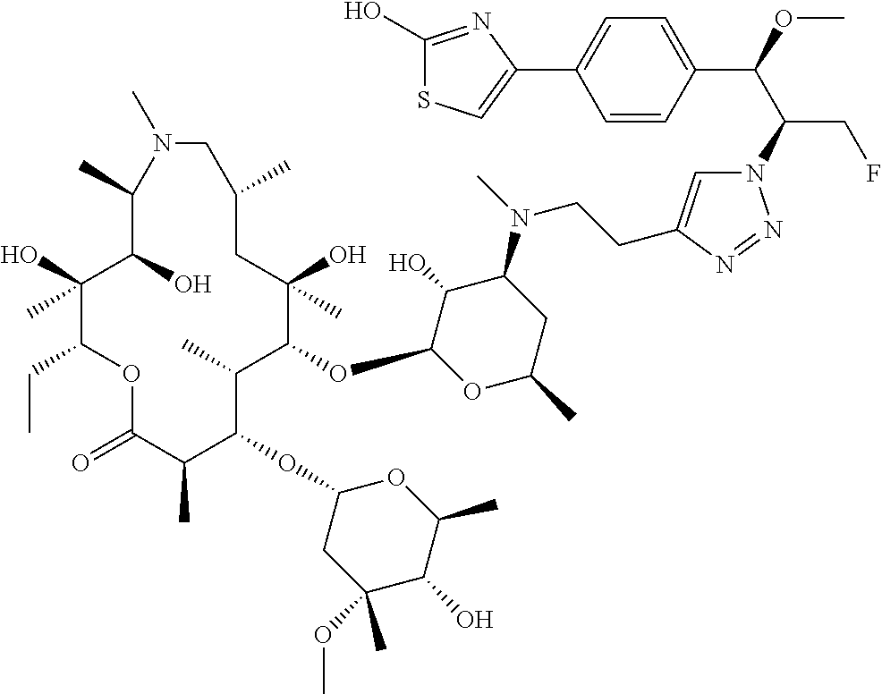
C1(O)(C)C(CC)OC(=O)C(C)C(OC2CC(OC)(C)C(O)C(C)O2)C(C)C(OC2OC(C)CC(N(C)CCC3=CN(C(C(OC)C4=CC=C(C5=CSC(O)=N5)C=C4)CF)N=N3)C2O)C(O)(C)CC(C)CN(C)C(C)C1O
